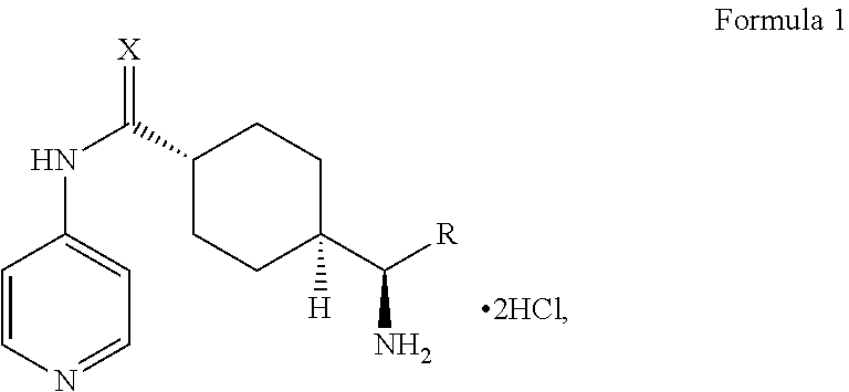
C1=CN=CC=C1NC(=[X])C1CCC(C([R])N)([H])CC1
